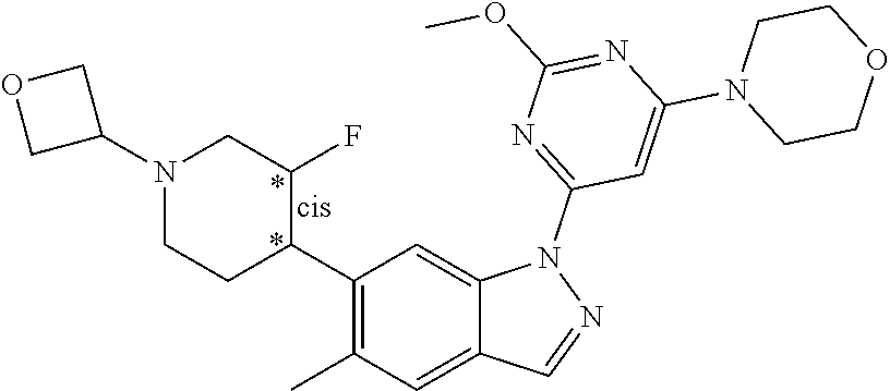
C1(C2C(F)CN(C3COC3)CC2)=C(C)C=C2C(=C1)N(C1=NC(OC)=NC(N3CCOCC3)=C1)N=C2
